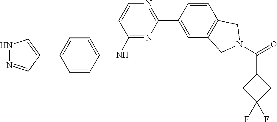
O=C(N1CC2=C(C=CC(C3=NC=CC(NC4=CC=C(C5=CNN=C5)C=C4)=N3)=C2)C1)C1CC(F)(F)C1
